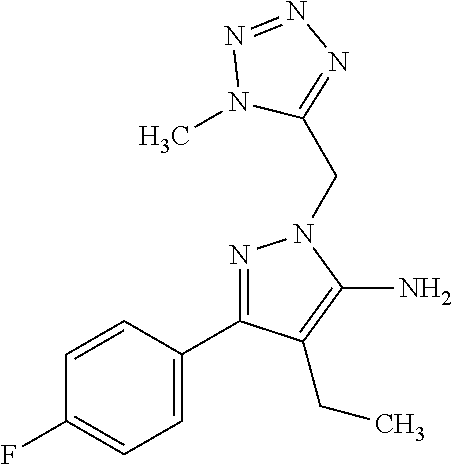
C1(C2=NN(CC3=NN=NN3C)C(N)=C2CC)=CC=C(F)C=C1
